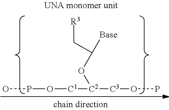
OPO[C1][C2]([C3]OP)OC(C[R3])[Base]
